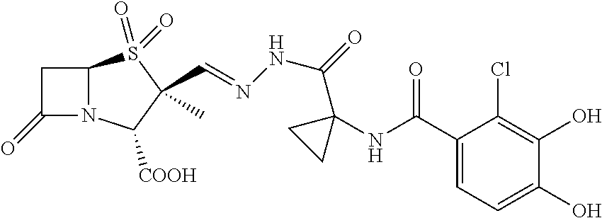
C(C1(C)S(=O)(=O)C2N(C1[COOH])C(=O)C2)=NNC(C1(NC(C2=CC=C(O)C(O)=C2Cl)=O)CC1)=O
